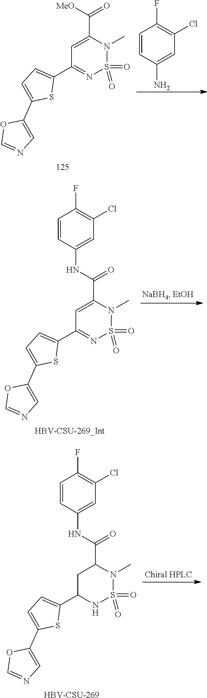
C1=CC(N)=CC(Cl)=C1F.C1=C(C([MeO])=O)N(C)S(=O)(=O)N=C1C1=CC=C(C2=CN=CO2)S1.C1=C(C(NC2=CC(Cl)=C(F)C=C2)=O)N(C)S(=O)(=O)N=C1C1=CC=C(C2=CN=CO2)S1.C1C(C2=CC=C(C3=CN=CO3)S2)NS(=O)(=O)N(C)C1C(NC1=CC(Cl)=C(F)C=C1)=O.[HBV-CSU-269]
